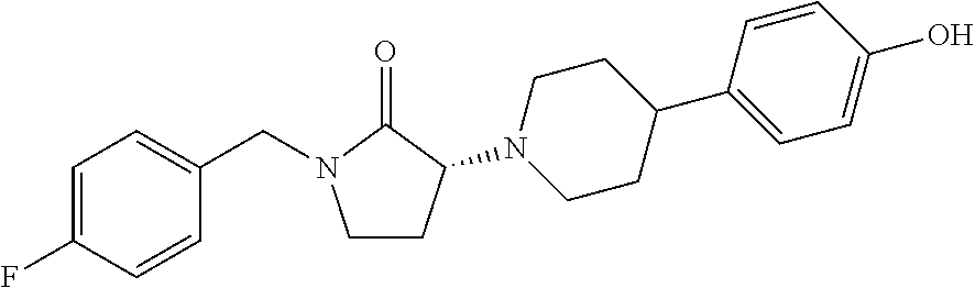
C1CC(N2CCC(C3=CC=C(O)C=C3)CC2)C(=O)N1CC1=CC=C(F)C=C1
